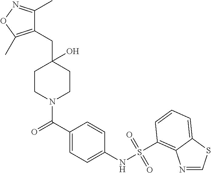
C1CN(C(C2=CC=C(NS(=O)(=O)C3=C4N=CSC4=CC=C3)C=C2)=O)CCC1(O)CC1=C(C)ON=C1C
